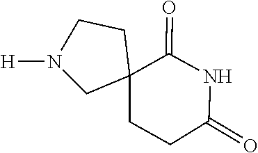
[H]N1CC2(CCC(=O)NC2=O)CC1
